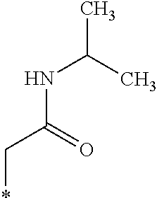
CC(C)NC(C*)=O
